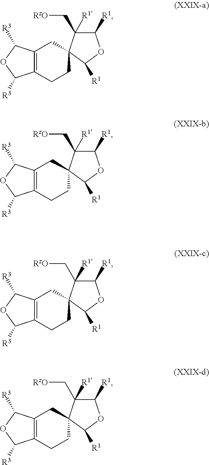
C12=C(CCC3(C1)C(C[RzO])([R1])C([R1])OC3[R1])C([R3])OC2[R3].C12=C(CCC3(C1)C(C[RzO])([R1])C([R1])OC3[R1])C([R3])OC2[R3].C12=C(CCC3(C1)C(C[RzO])([R1])C([R1])OC3[R1])C([R3])OC2[R3].C12=C(CCC3(C1)C(C[RzO])([R1])C([R1])OC3[R1])C([R3])OC2[R3]
